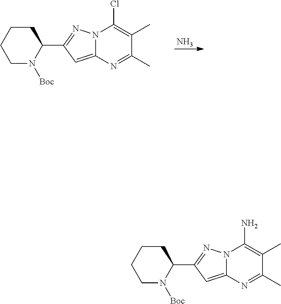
C1N([Boc])C(C2=NN3C(=C2)N=C(C)C(C)=C3N)CCC1.C1N([Boc])C(C2=NN3C(=C2)N=C(C)C(C)=C3Cl)CCC1.N
